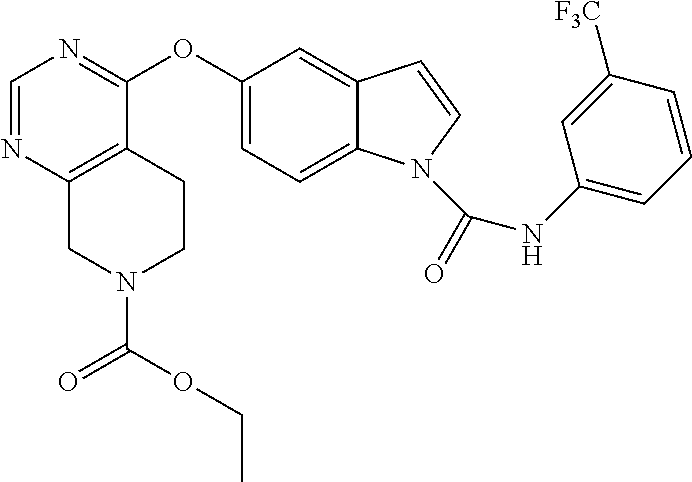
C1(OC2=NC=NC3=C2CCN(C(=O)OCC)C3)=CC=C2C(=C1)C=CN2C(NC1=CC=CC([F3C])=C1)=O
